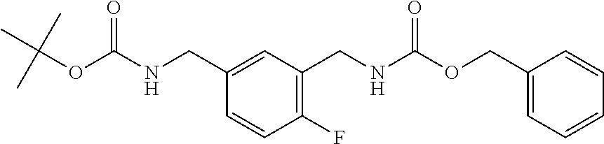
C1(F)=C(CNC(OCC2=CC=CC=C2)=O)C=C(CNC(OC(C)(C)C)=O)C=C1
